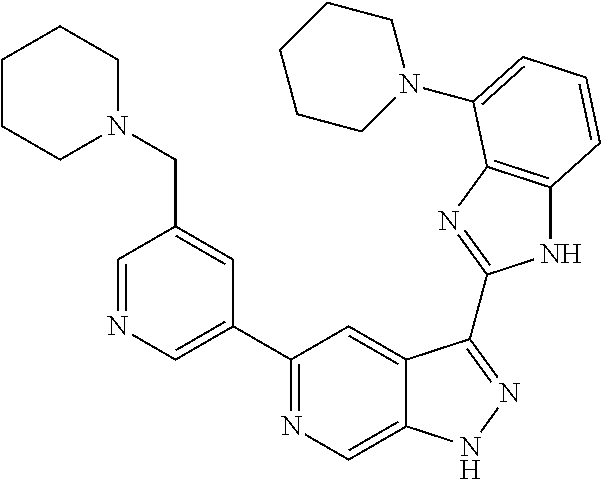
C1=NC=C(C2=NC=C3C(=C2)C(C2=NC4=C(N2)C=CC=C4N2CCCCC2)=NN3)C=C1CN1CCCCC1
